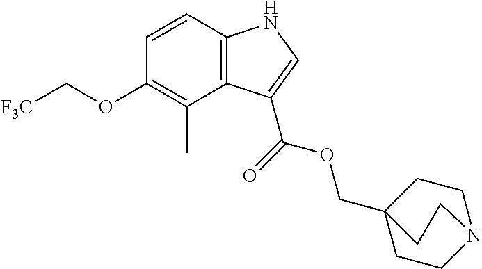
C12=C(C=CC(OC[F3C])=C1C)NC=C2C(OCC12CCN(CC1)CC2)=O
